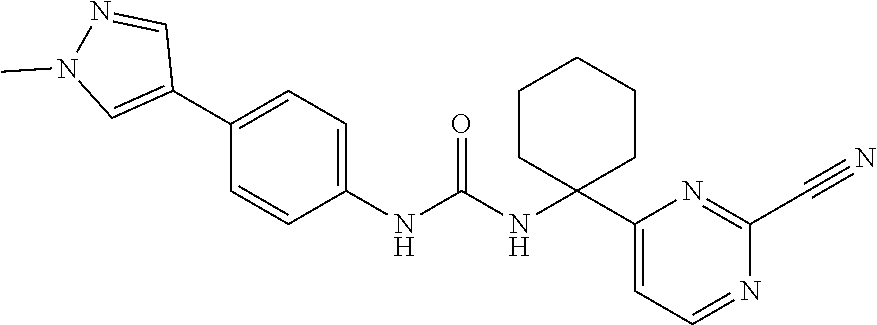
C1(NC(NC2(C3=CC=NC(C#N)=N3)CCCCC2)=O)=CC=C(C2=CN(C)N=C2)C=C1
